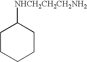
C1CCCCC1[NHCH2CH2CH2NH2]
